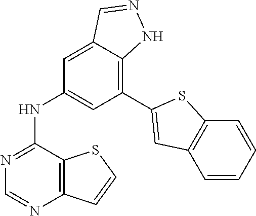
C1=C2C(=C(C3=CC4=C(C=CC=C4)S3)C=C1NC1=NC=NC3=C1SC=C3)NN=C2
